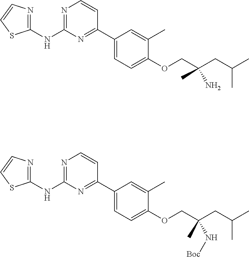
C1(OCC(CC(C)C)(C)N)=CC=C(C2=NC(NC3=NC=CS3)=NC=C2)C=C1C.C1(OCC(CC(C)C)(C)N[Boc])=CC=C(C2=NC(NC3=NC=CS3)=NC=C2)C=C1C
